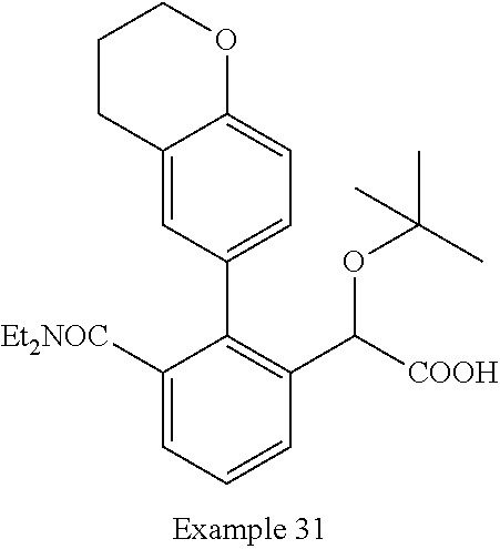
C1([Et2NOC])=CC=CC(C([COOH])OC(C)(C)C)=C1C1=CC=C2C(=C1)CCCO2
